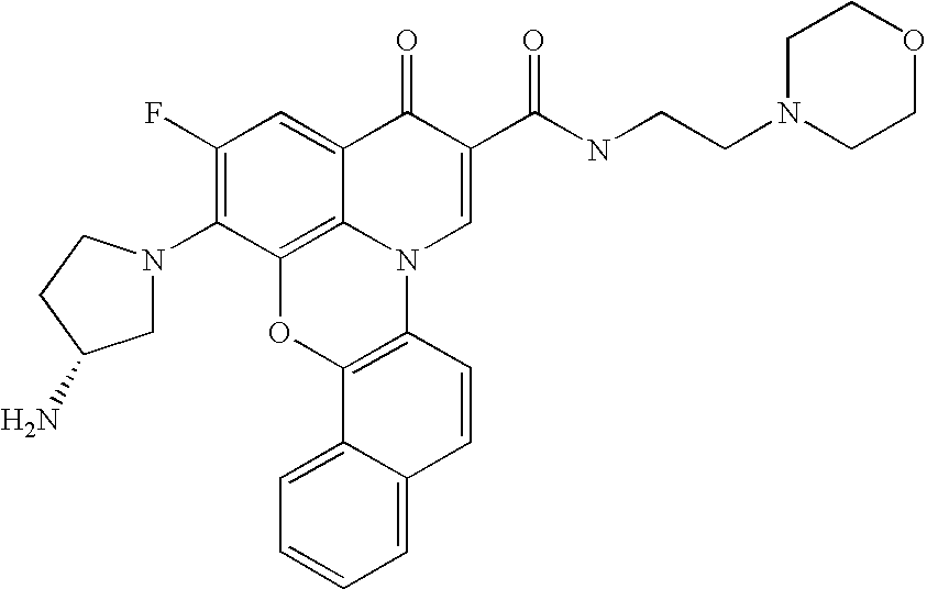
C1(F)=C(N2CC(N)CC2)C2=C3C(=C1)C(=O)C(C(NCCN1CCOCC1)=O)=CN3C1=C(O2)C2=CC=CC=C2C=C1
